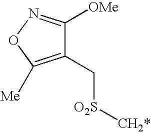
C1(C[O2S][CH2*])=C([Me])ON=C1[OMe]
